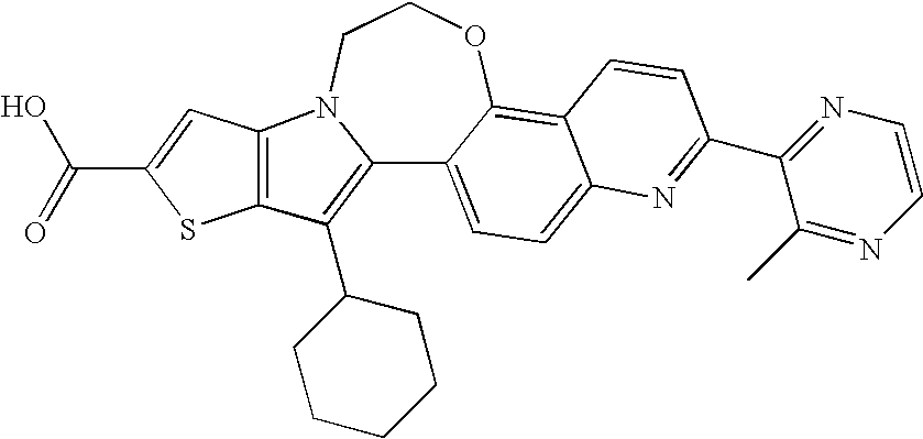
C12=C(C3CCCCC3)C3=C(N1CCOC1=C4C(=CC=C21)N=C(C1=NC=CN=C1C)C=C4)C=C(C(O)=O)S3
